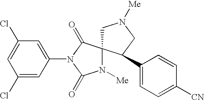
C1(Cl)=CC(N2C(=O)C3(N([Me])C2=O)CN([Me])CC3C2=CC=C([CN])C=C2)=CC(Cl)=C1
